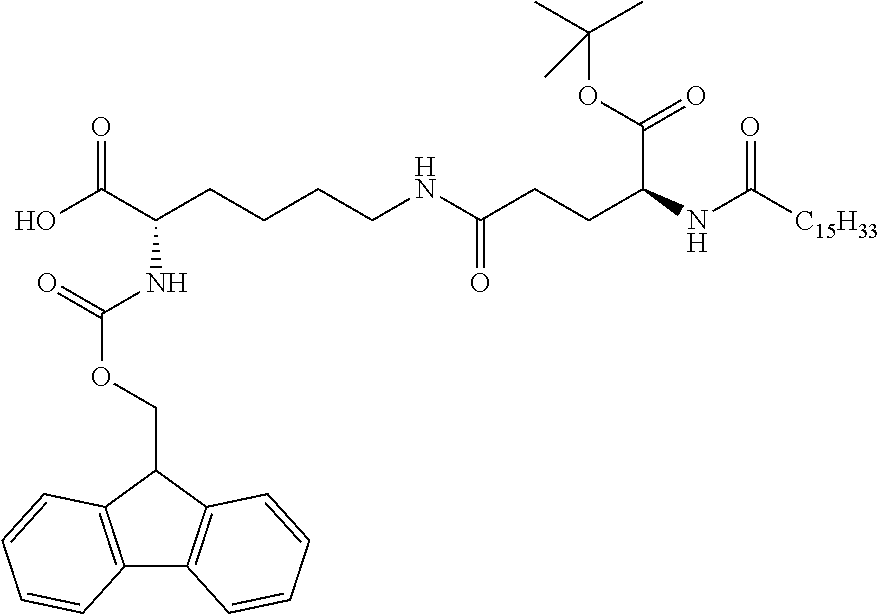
C(CCC(NC([C15H33])=O)C(=O)OC(C)(C)C)(=O)NCCCCC(C(O)=O)NC(=O)OCC1C2=C(C3=C1C=CC=C3)C=CC=C2
